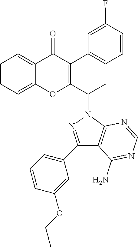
C1=CC=C2C(=C1)OC(C(N1N=C(C3=CC=CC(OCC)=C3)C3=C1N=CN=C3N)C)=C(C1=CC=CC(F)=C1)C2=O
